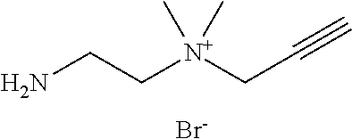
NCC[N+](CC#C)(C)C.[Br-]
